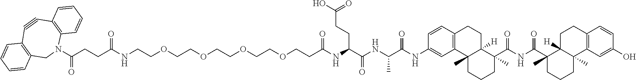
C(CC(NCCOCCOCCOCCOCCC(NC(C(NC(C(NC1=CC2=C(C=C1)CCC1([H])C2(C)CCCC1(C(=O)NC(=O)C1(C)CCCC2(C)C1([H])CCC1=C2C=C(O)C=C1)C)=O)C)=O)CCC(O)=O)=O)=O)C(=O)N1CC2=C(C#CC3=C1C=CC=C3)C=CC=C2
